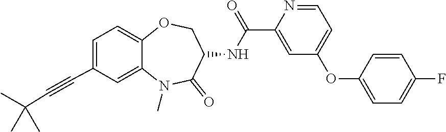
C1=C(C#CC(C)(C)C)C=C2C(=C1)OCC(NC(=O)C1=CC(OC3=CC=C(F)C=C3)=CC=N1)C(=O)N2C
